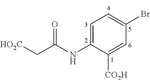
C1=C(NC(C[HO2C])=O)C([CO2H])=CC(Br)=C1
